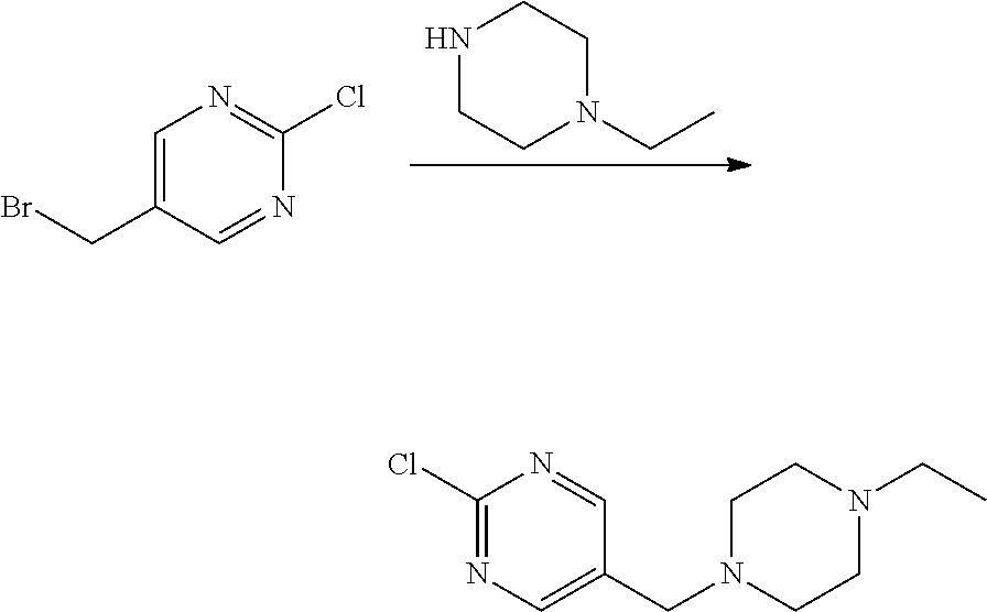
N1CCN(CC)CC1.C1=C(CBr)C=NC(Cl)=N1.C1(Cl)=NC=C(CN2CCN(CC)CC2)C=N1
